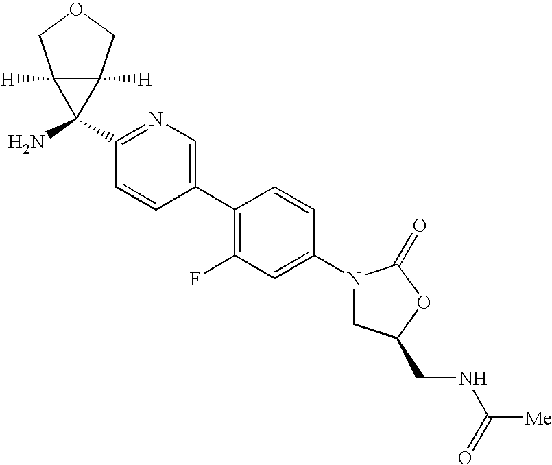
C1(N2CC(CNC([Me])=O)OC2=O)=CC(F)=C(C2=CN=C(C3(N)C4([H])C3([H])COC4)C=C2)C=C1
